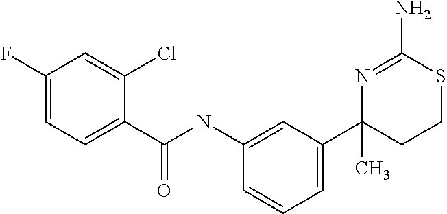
C1(C2(C)CCSC(N)=N2)=CC=CC(NC(C2=CC=C(F)C=C2Cl)=O)=C1
